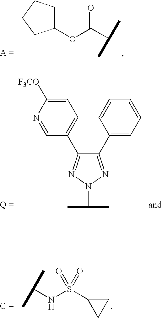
C1(OC(C(C)C)=O)CCCC1.C1(C2=CC=CC=C2)=NN(C(C)C)N=C1C1=CC=C([F3CO])N=C1.C(C)(C)NS(C1CC1)(=O)=O
